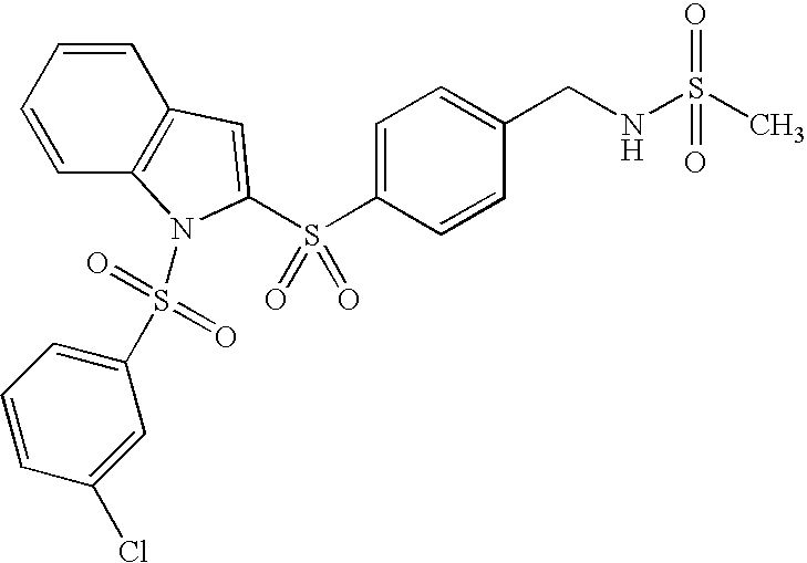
C1=CC2=C(C=C1)C=C(S(C1=CC=C(CNS(C)(=O)=O)C=C1)(=O)=O)N2S(C1=CC=CC(Cl)=C1)(=O)=O
